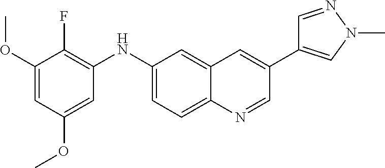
C1(NC2=C(F)C(OC)=CC(OC)=C2)=CC=C2C(=C1)C=C(C1=CN(C)N=C1)C=N2
